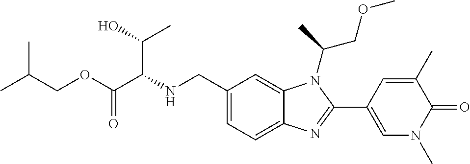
N(CC1=CC=C2C(=C1)N(C(COC)C)C(C1=CN(C)C(=O)C(C)=C1)=N2)C(C(OCC(C)C)=O)C(O)C
